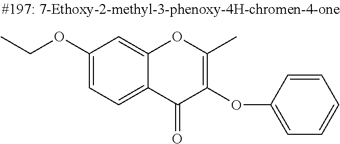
C1(OCC)=CC=C2C(=C1)OC(C)=C(OC1=CC=CC=C1)C2=O
